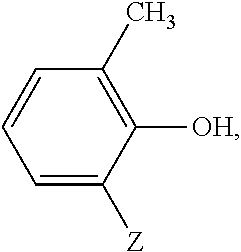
C1=C([Z])C([OH])=C(C)C=C1
